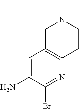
C1=C(N)C(Br)=NC2=C1CN(C)CC2
